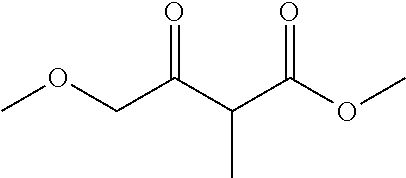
COCC(C(C(OC)=O)C)=O
